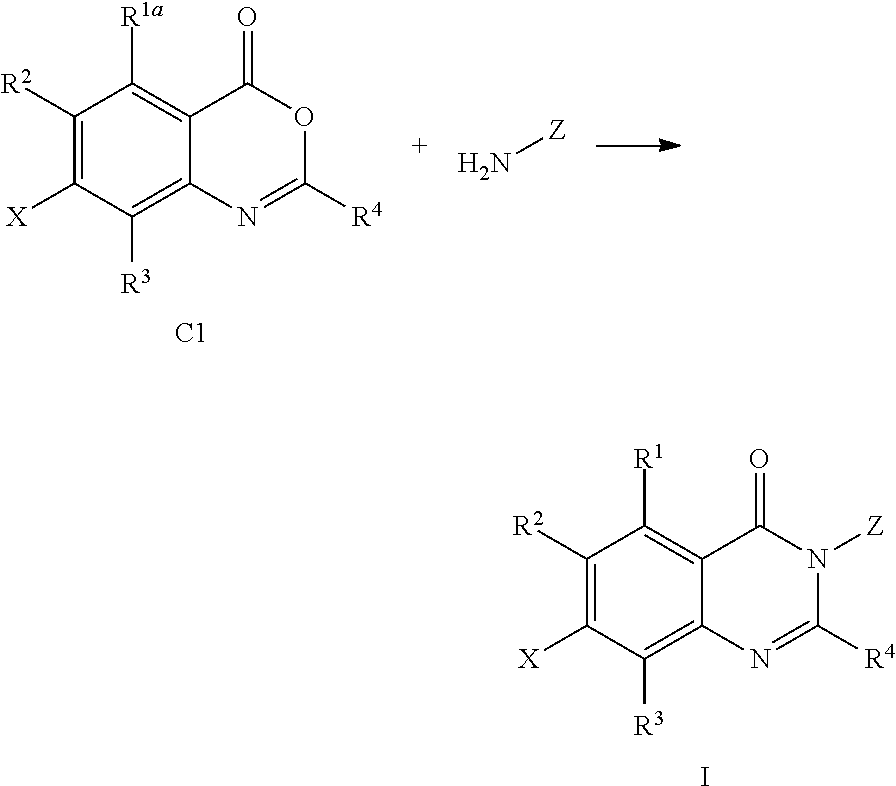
[C1].C1([R2])=C([X])C([R3])=C2C(=C1[R1a])C(=O)OC([R4])=N2.N[Z].I.C1([R2])=C([X])C([R3])=C2C(=C1[R1])C(=O)N([Z])C([R4])=N2
